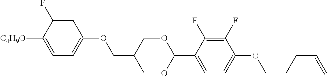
C1=C(F)C([C4H9O])=CC=C1OCC1COC(C2=CC=C(OCCCC=C)C(F)=C2F)OC1
